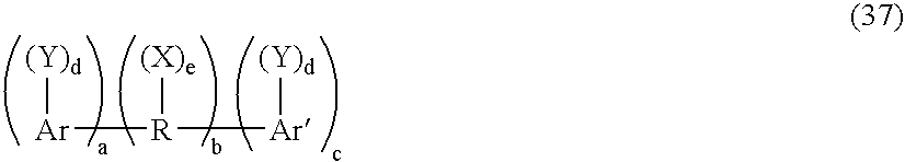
[R]([Ar][(Y)d])([Ar][(Y)d])[(X)e]
